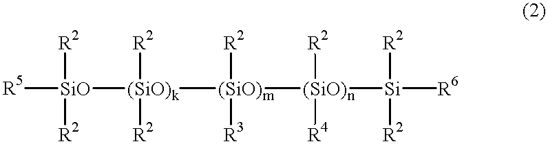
[R5][SiO]([R2])([R2])[(SiO)k]([(SiO)m]([R2])([R3])[(SiO)n]([Si]([R6])([R2])[R2])([R2])[R4])([R2])[R2]
